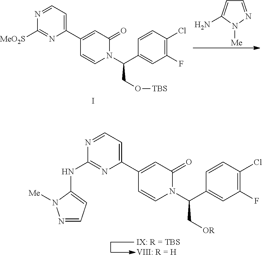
C1(C2=CC(=O)N(C(C3=CC(F)=C(Cl)C=C3)CO[TBS])C=C2)=CC=NC([MeO2S])=N1.I.C1=NN([Me])C(N)=C1.C1(C2=CC(=O)N(C(C3=CC(F)=C(Cl)C=C3)C[OR])C=C2)=CC=NC(NC2=CC=NN2[Me])=N1.[IX: R = TBSVIII: R = H]
